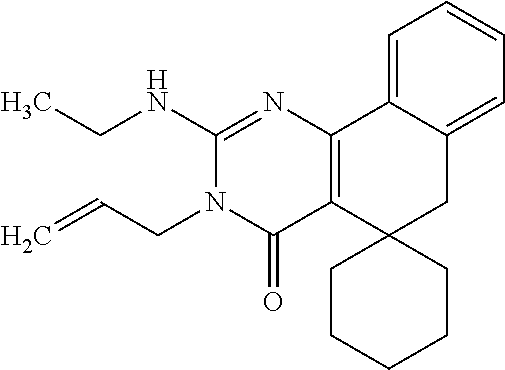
N1=C(NCC)N(CC=C)C(=O)C2=C1C1=CC=CC=C1CC21CCCCC1
